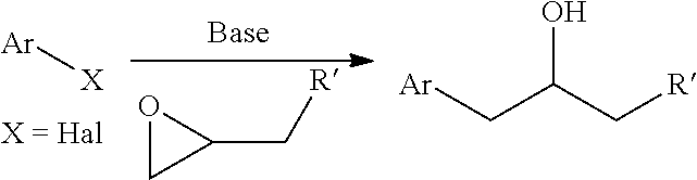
[Ar][X].[Ar]CC(C[R])O.O1CC1C[R]
